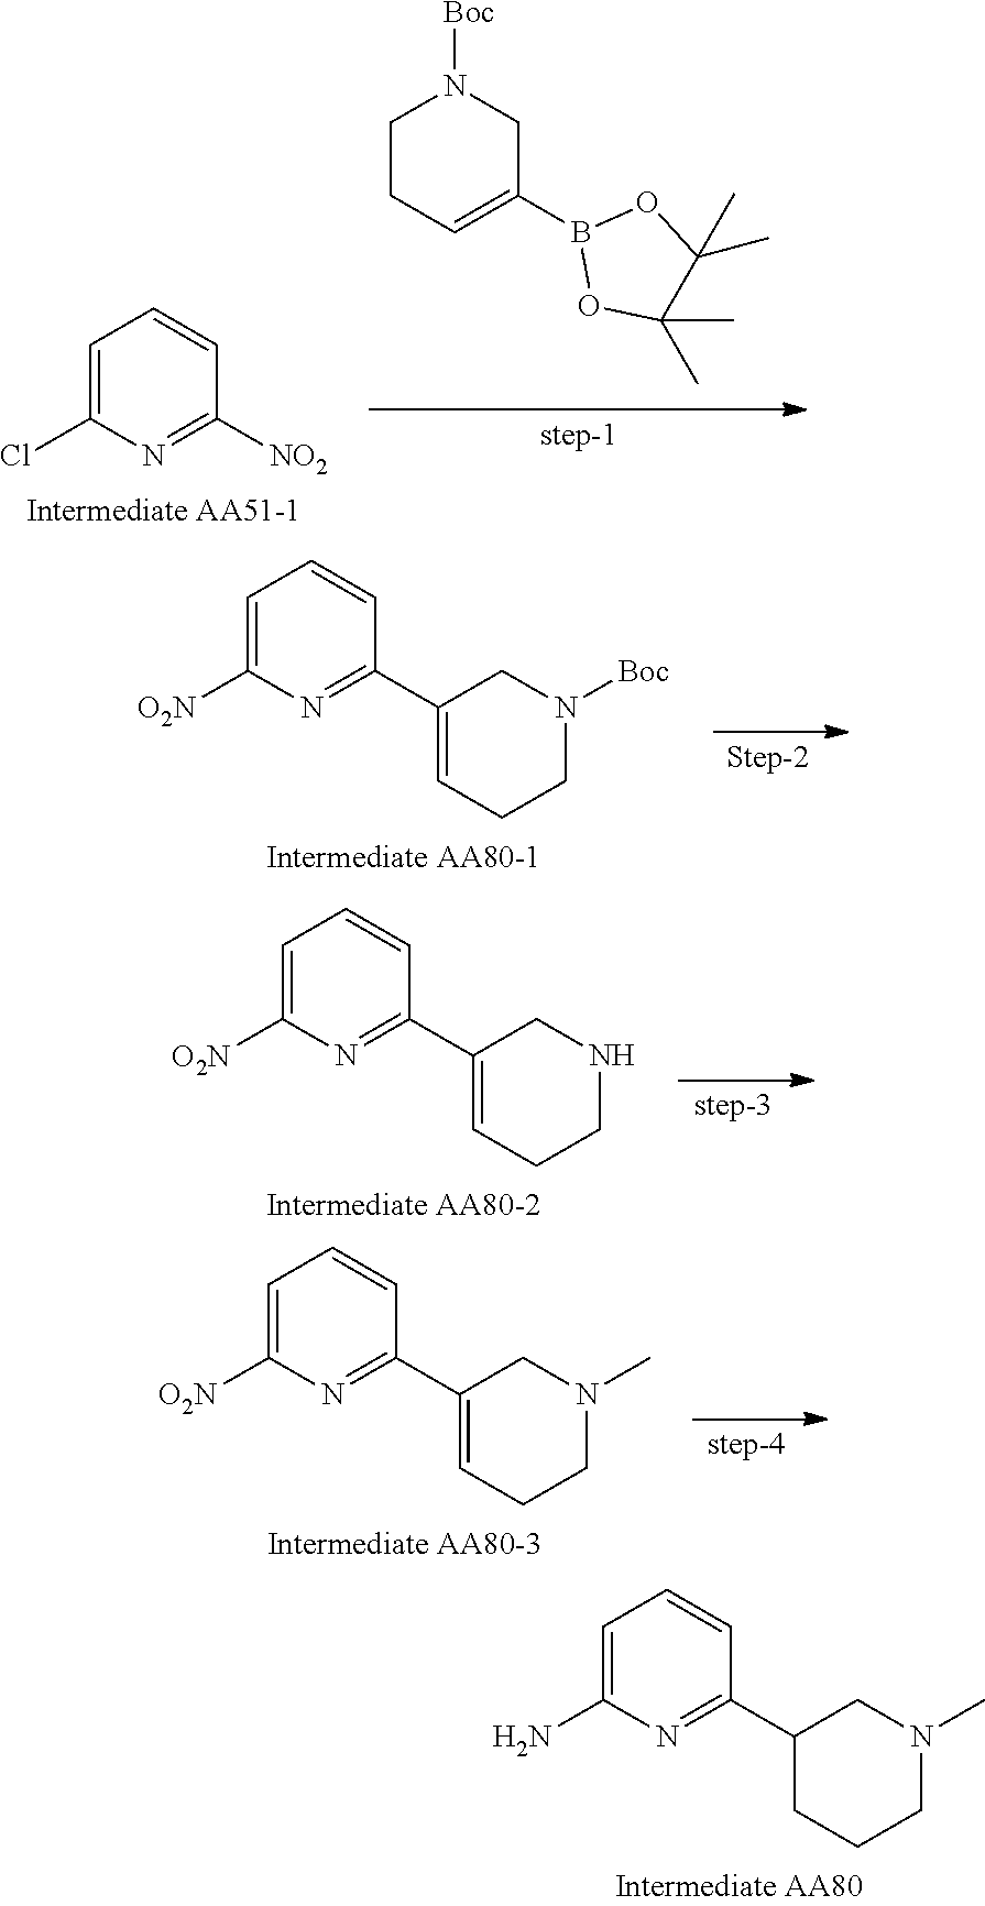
C1=C(Cl)N=C([NO2])C=C1.C1CC=C(B2OC(C)(C)C(C)(C)O2)CN1[Boc].C1=C([O2N])N=C(C2=CCCN([Boc])C2)C=C1.C1=C([O2N])N=C(C2=CCCNC2)C=C1.C1=C([O2N])N=C(C2=CCCN(C)C2)C=C1.C1=C(N)N=C(C2CCCN(C)C2)C=C1
